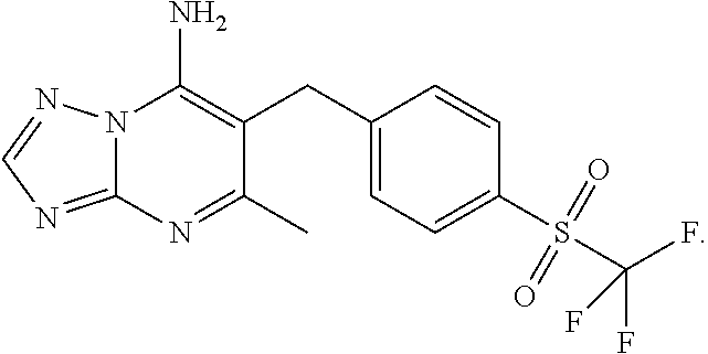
C1(CC2=C(N)N3C(=NC=N3)N=C2C)=CC=C(S(C(F)(F)F)(=O)=O)C=C1
